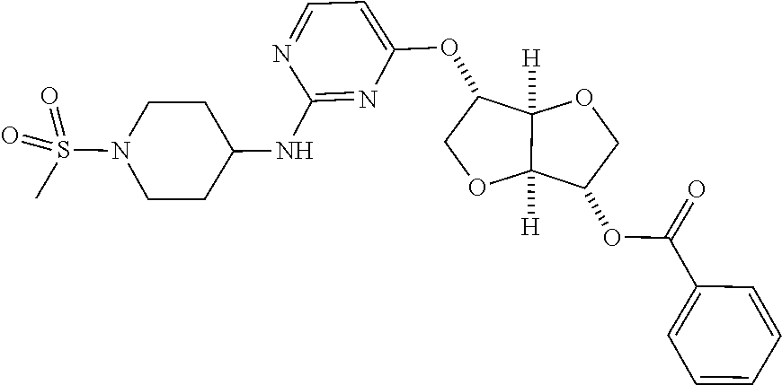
N1=CC=C(OC2C3([H])C([H])(OC2)C(OC(C2=CC=CC=C2)=O)CO3)N=C1NC1CCN(S(=O)(=O)C)CC1
